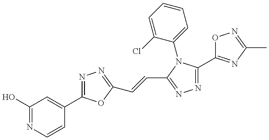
C1(O)=NC=CC(C2=NN=C(C=CC3=NN=C(C4=NC(C)=NO4)N3C3=CC=CC=C3Cl)O2)=C1
